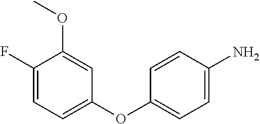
C1=C(F)C(OC)=CC(OC2=CC=C(N)C=C2)=C1
